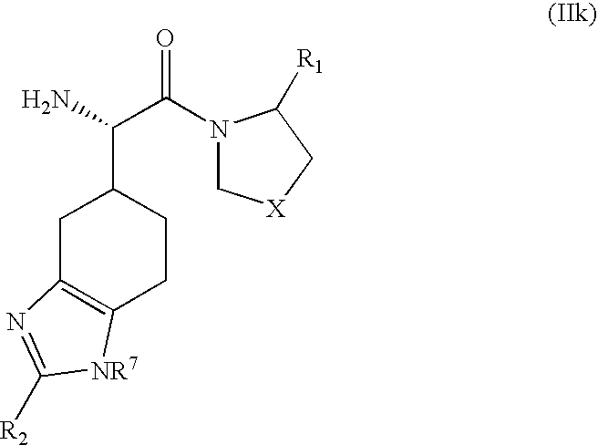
C1C2=C(CCC1C(C(=O)N1C[X]CC1[R1])N)[NR7]C([R2])=N2
